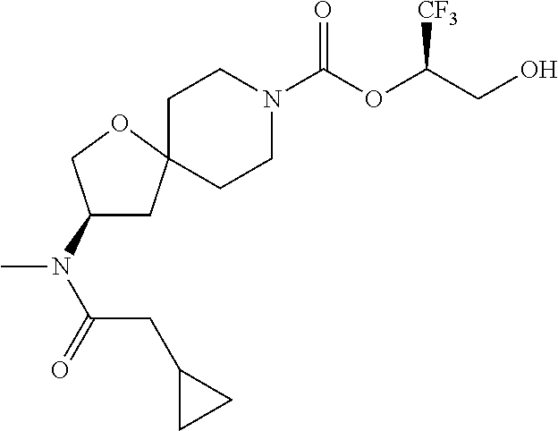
C1CN(C(OC(CO)[CF3])=O)CCC12CC(N(C(CC1CC1)=O)C)CO2
